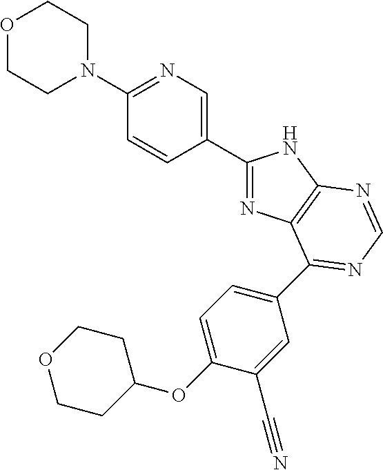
C1(C2=CN=C(N3CCOCC3)C=C2)=NC2=C(N1)N=CN=C2C1=CC=C(OC2CCOCC2)C(C#N)=C1
